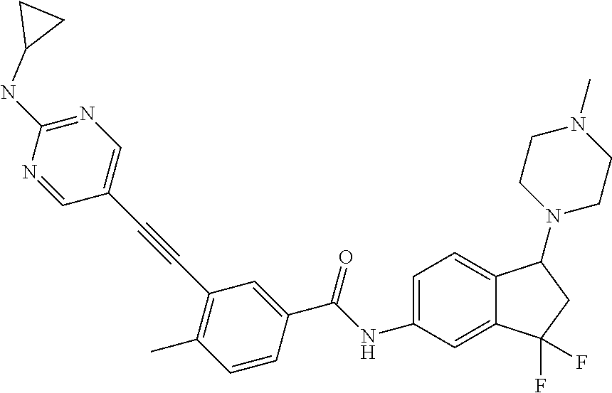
C(C1=CC(C#CC2=CN=C(NC3CC3)N=C2)=C(C)C=C1)(NC1=CC=C2C(=C1)C(F)(F)CC2N1CCN(C)CC1)=O
